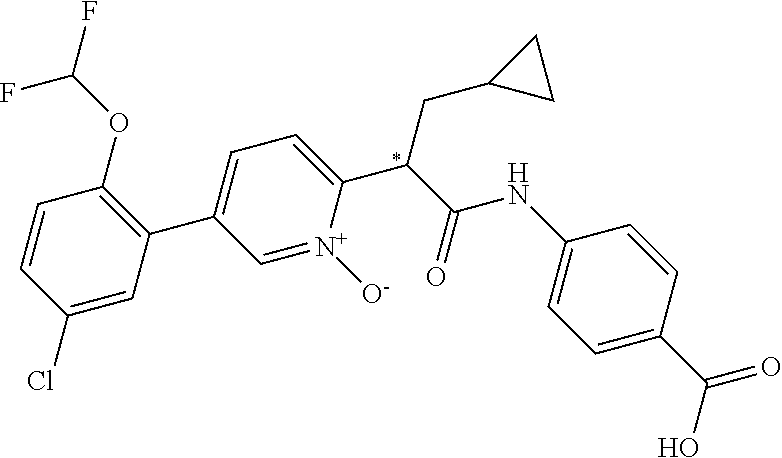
C1=CC(Cl)=CC(C2=CC=C(C(C(=O)NC3=CC=C(C(O)=O)C=C3)CC3CC3)[N+]([O-])=C2)=C1OC(F)F
